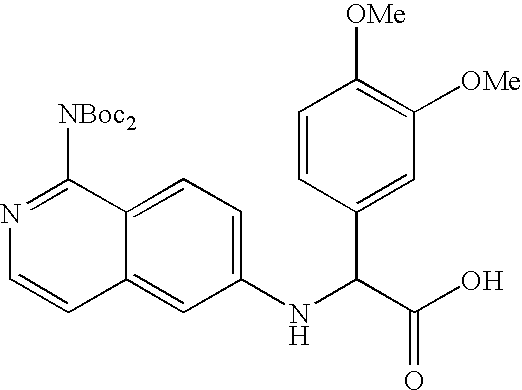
C1=C2C(=CC(NC(C(O)=O)C3=CC([OMe])=C([OMe])C=C3)=C1)C=CN=C2[NBoc2]
